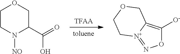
[toluene].[TFAA].C1CN([NO])C(C(=O)O)CO1.O1C([O-])=C2[N+](=N1)CCOC2
